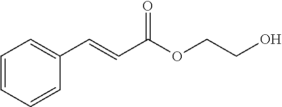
C1=CC=CC(C=CC(OCCO)=O)=C1
